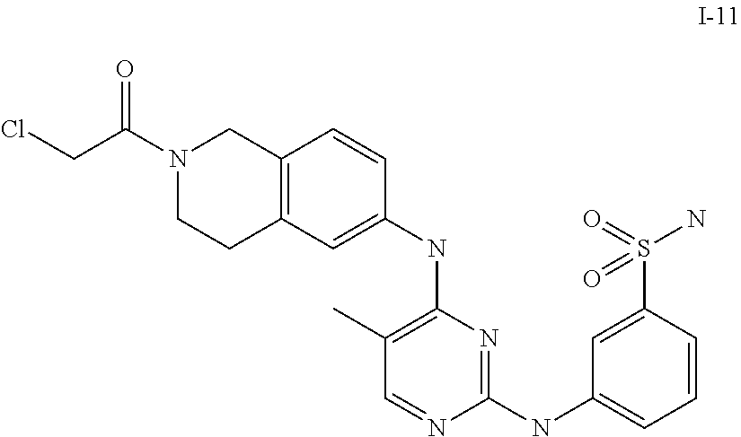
C1(C)=C(NC2=CC3=C(C=C2)CN(C(CCl)=O)CC3)N=C(NC2=CC=CC(S(=O)(N)=O)=C2)N=C1
